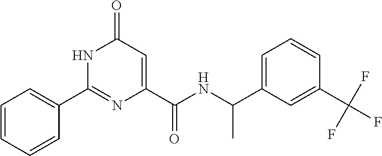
C1=CC=CC(C2=NC(C(=O)NC(C)C3=CC=CC(C(F)(F)F)=C3)=CC(=O)N2)=C1
